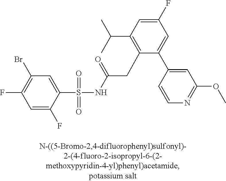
S(=O)(=O)(NC(CC1=C(C(C)C)C=C(F)C=C1C1=CC(OC)=NC=C1)=O)C1=CC(Br)=C(F)C=C1F
